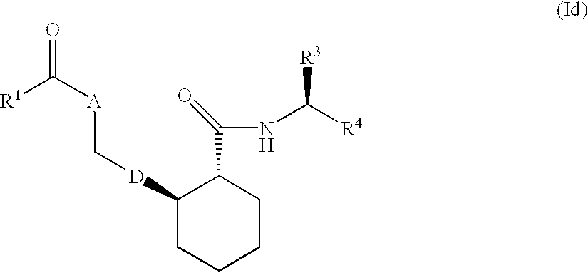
C1CCCC(C(NC([R4])[R3])=O)C1[D]C[A]C(=O)[R1]
